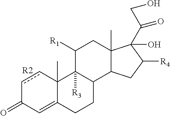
c1cC2(C)C(=CC1=O)CCC1C2([R3])C([R1])CC2(C)C1CC([R4])C2(O)C(CO)=O.[R2]
